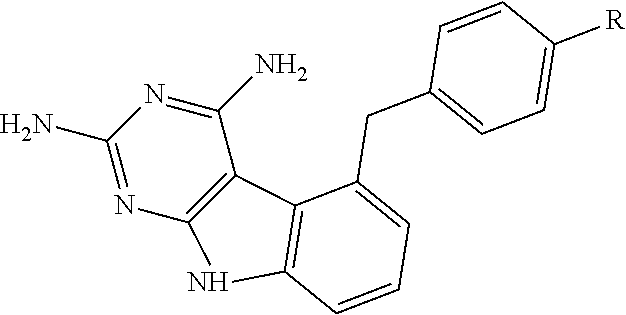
C1(N)=NC(N)=NC2=C1C1=C(N2)C=CC=C1CC1=CC=C([R])C=C1
